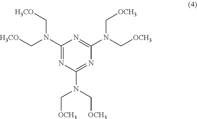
C1(N(C[H3CO])C[H3CO])=NC(N(C[OCH3])C[OCH3])=NC(N(C[OCH3])C[OCH3])=N1
